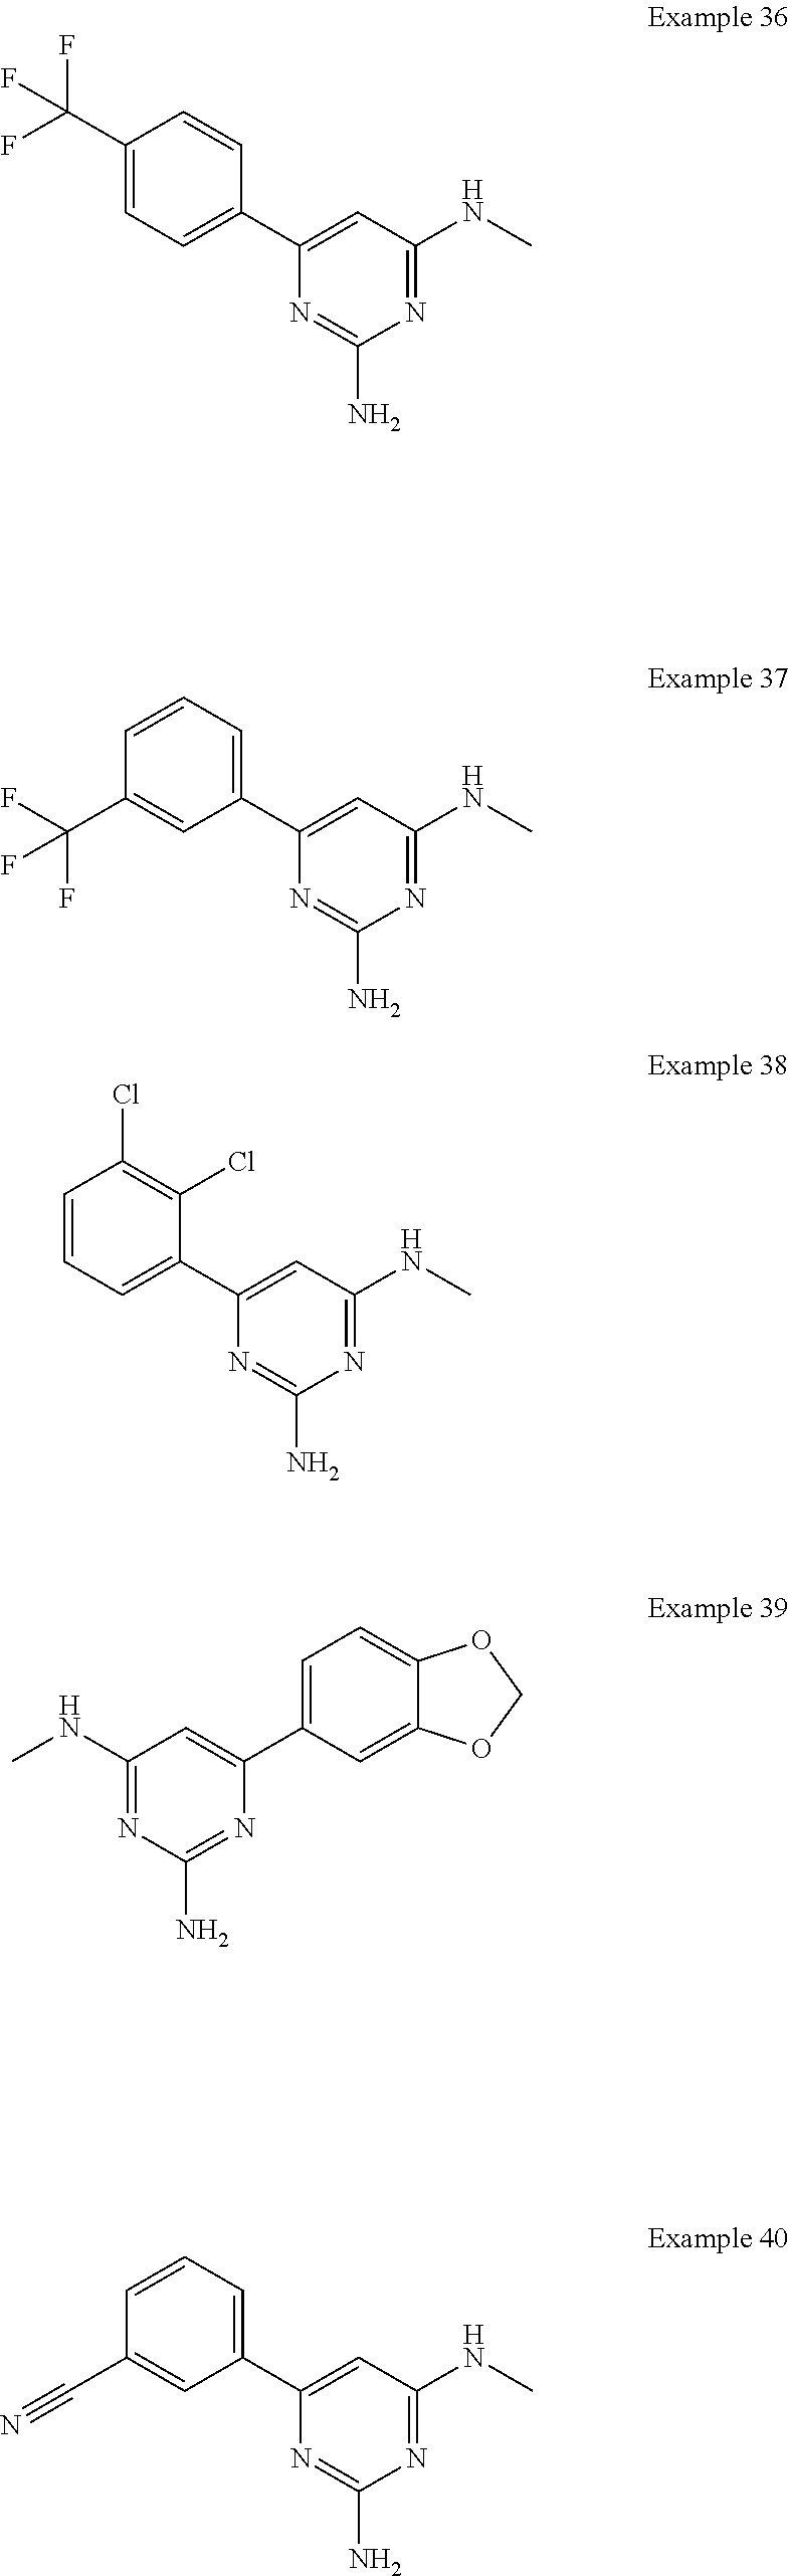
C1(C(F)(F)F)=CC=C(C2=CC(NC)=NC(N)=N2)C=C1.C1=CC=C(C2=CC(NC)=NC(N)=N2)C=C1C(F)(F)F.C1=CC=C(C2=CC(NC)=NC(N)=N2)C(Cl)=C1Cl.C1(NC)=NC(N)=NC(C2=CC=C3C(=C2)OCO3)=C1.C1=CC=C(C2=CC(NC)=NC(N)=N2)C=C1C#N
